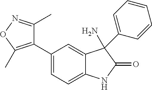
C1=C(C2=C(C)ON=C2C)C=C2C(=C1)NC(=O)C2(C1=CC=CC=C1)N
